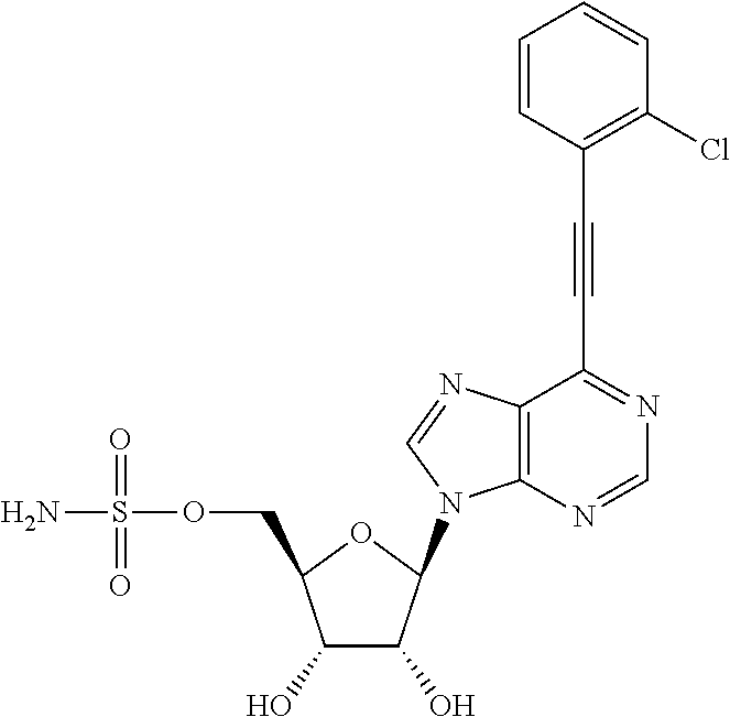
C1(O)C(O)C(N2C3=C(N=C2)C(C#CC2=C(Cl)C=CC=C2)=NC=N3)OC1COS(N)(=O)=O
